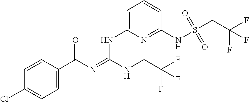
C1=CC(C(N=C(NCC(F)(F)F)NC2=CC=CC(NS(CC(F)(F)F)(=O)=O)=N2)=O)=CC=C1Cl
